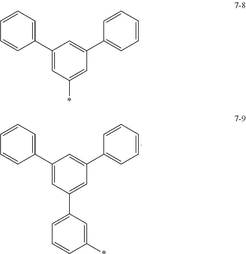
C1=CC(C2=CC(C3=CC=CC(*)=C3)=CC(C3=CC=CC=C3)=C2)=CC=C1.C1=CC(C2=CC(*)=CC(C3=CC=CC=C3)=C2)=CC=C1
